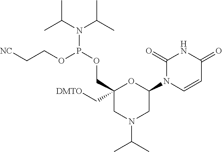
C1(N2C=CC(=O)NC2=O)OC(C[DMTO])(COP(N(C(C)C)C(C)C)OCC[NC])CN(C(C)C)C1
